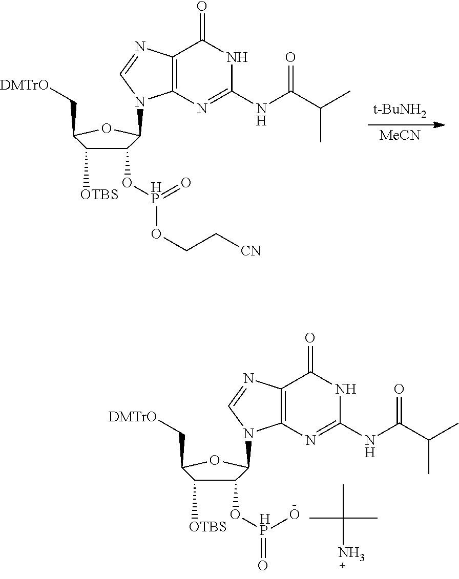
C12=C(N=C(NC(C(C)C)=O)NC1=O)N(C1OC(C[DMTrO])C([OTBS])C1O[HP](=O)OCC[CN])C=N2.[t-BuNH2].[MeCN].C12=C(N=C(NC(C(C)C)=O)NC1=O)N(C1OC(C[DMTrO])C([OTBS])C1O[HP](O)=O)C=N2.CC(C)(C)N
